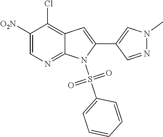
N1(C)N=CC(C2=CC3=C(Cl)C([O2N])=CN=C3N2S(C2=CC=CC=C2)(=O)=O)=C1
